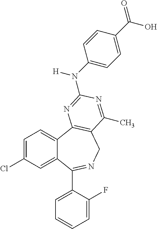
C1=C(Cl)C=C2C(=C1)C1=C(CN=C2C2=CC=CC=C2F)C(C)=NC(N(C2=CC=C(C(=O)O)C=C2)[H])=N1
